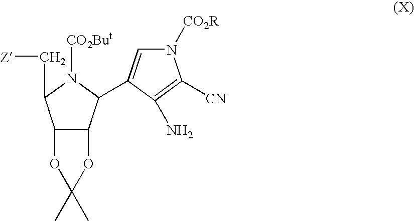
C12C(C(C3=CN([CO2R])C([CN])=C3N)N([CO2But])C1C[Z])OC(C)(C)O2
